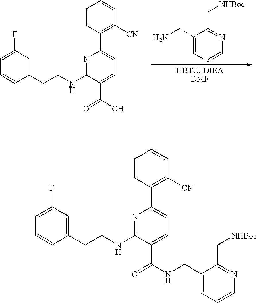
C1=C(F)C=C(CCNC2=NC(C3=C([CN])C=CC=C3)=CC=C2C(O)=O)C=C1.C1(CN)=CC=CN=C1C[NHBoc].C1=C(F)C=C(CCNC2=NC(C3=C([CN])C=CC=C3)=CC=C2C(NCC2=CC=CN=C2C[NHBoc])=O)C=C1
